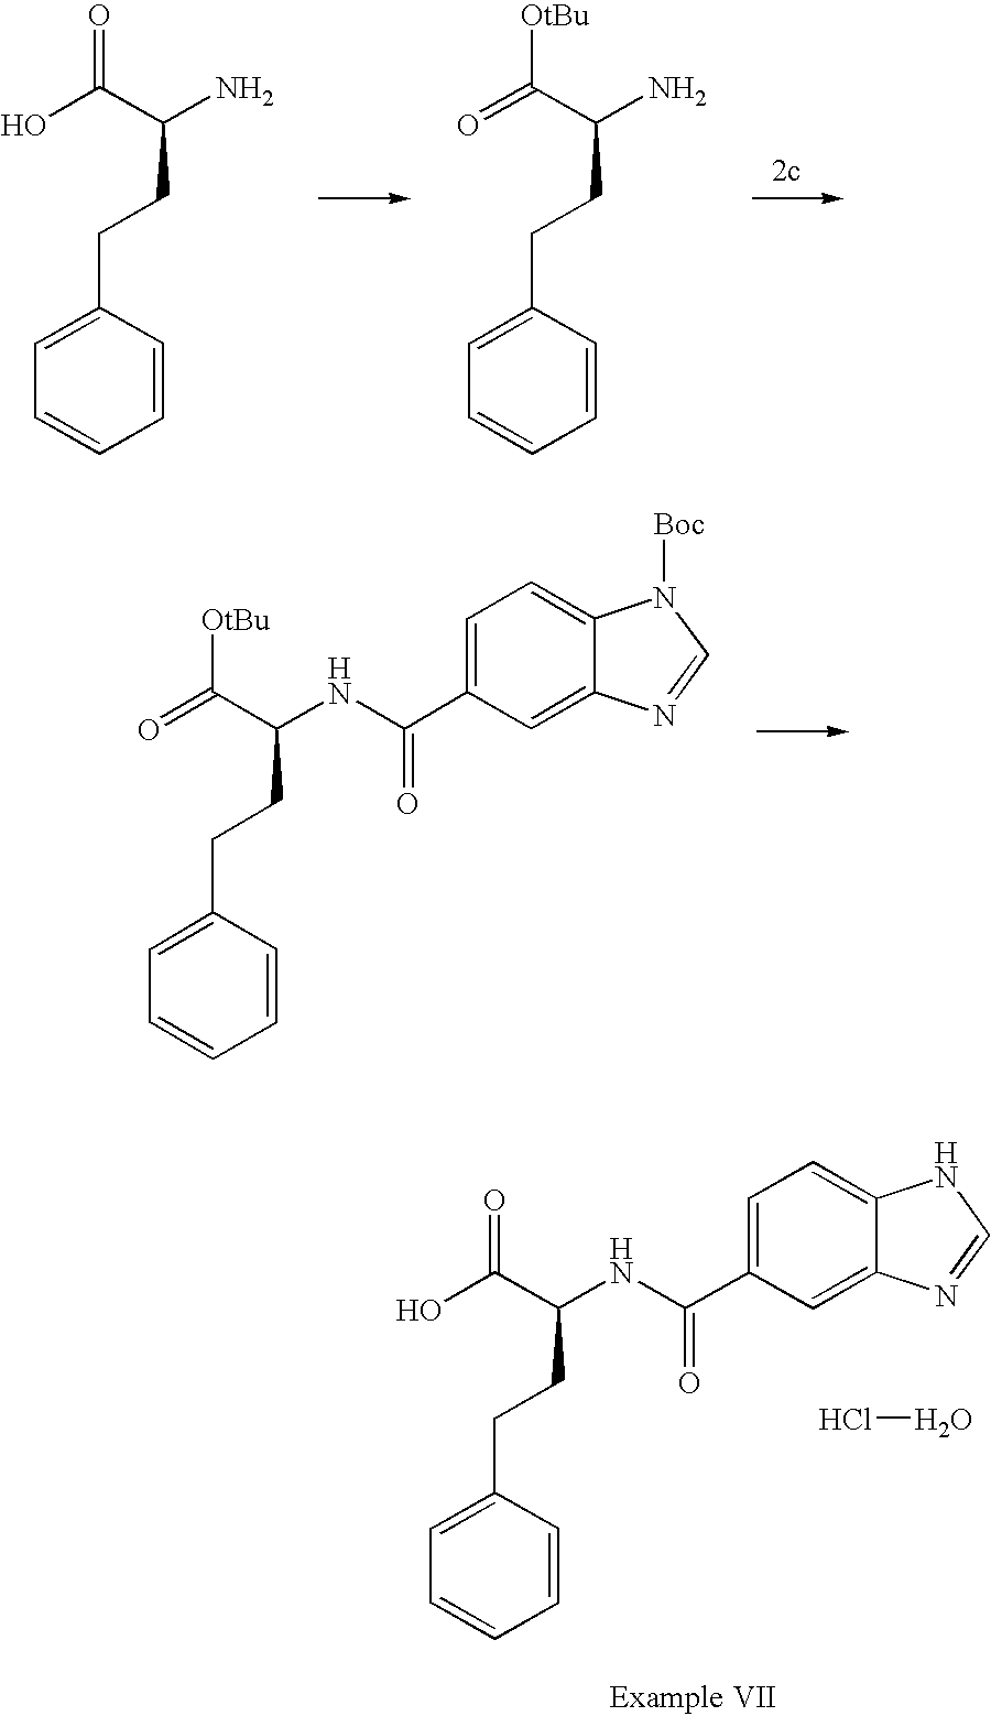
C1=CC=CC(CCC(NC(C2=CC=C3C(=C2)N=CN3)=O)C(O)=O)=C1.ClO.C1=CC=CC(CCC(N)C(O)=O)=C1.C1=CC=CC(CCC(N)C(=O)[OtBu])=C1.C1=CC=CC(CCC(NC(C2=CC=C3C(=C2)N=CN3[Boc])=O)C(=O)[OtBu])=C1
